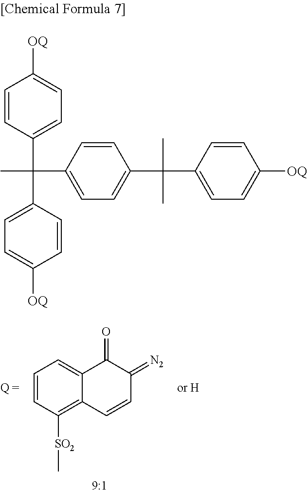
C1=CC([SO2]C)=C2C(=C1)C(=O)C(=[N2])C=C2.[9:1].C1=CC(C(C)(C2=CC=C([OQ])C=C2)C2=CC=C(C(C)(C)C3=CC=C([OQ])C=C3)C=C2)=CC=C1[OQ]
